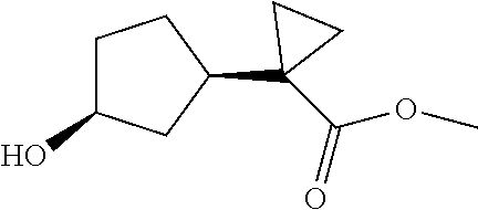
C1C(O)CC(C2(C(=O)OC)CC2)C1
